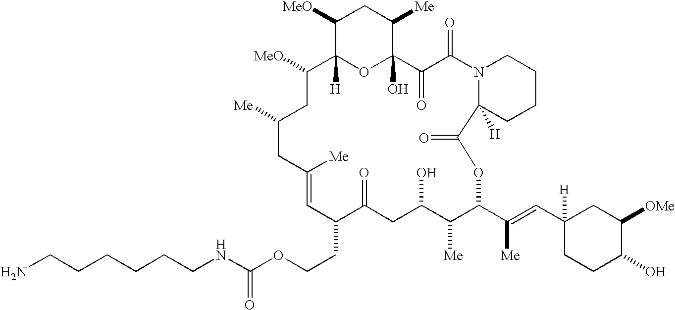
NCCCCCCNC(OCCC1C(=O)CC(O)C([Me])C(C(=CC2([H])CC([OMe])C(O)CC2)[Me])OC(=O)C2([H])CCCCN2C(=O)C(=O)C2(O)OC([H])(C([MeO])CC([Me])CC([Me])=C1)C([MeO])CC2[Me])=O
